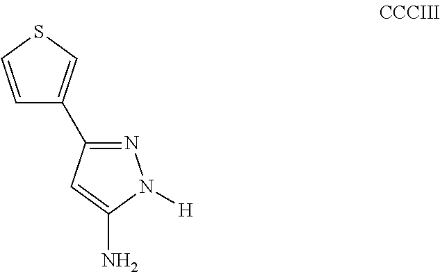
C1=CSC=C1C1=NN([H])C(N)=C1
